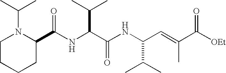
N(C(C(NC(C(C)C)C=C(C)C([OEt])=O)=O)C(C)C)C(C1N(C(C)C)CCCC1)=O
